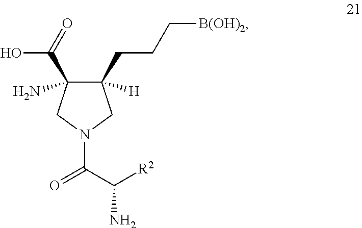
N1(C(C([R2])N)=O)CC([H])(CCC[B(OH)2])C(C(O)=O)(N)C1
